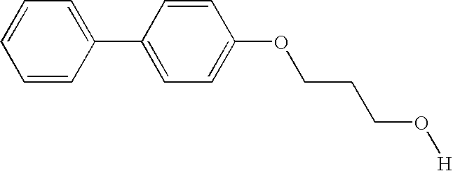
C1=CC(C2=CC=C(OCCCO[H])C=C2)=CC=C1
